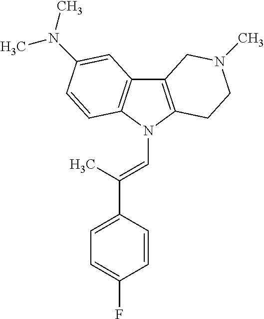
C12=C(N(C=C(C3=CC=C(F)C=C3)C)C3=C1C=C(N(C)C)C=C3)CCN(C)C2
